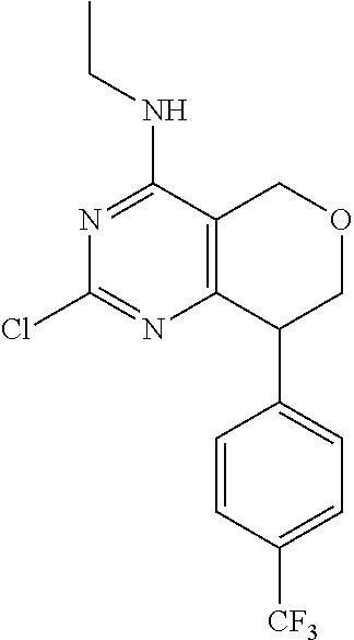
C12=C(C(NCC)=NC(Cl)=N1)COCC2C1=CC=C([CF3])C=C1
